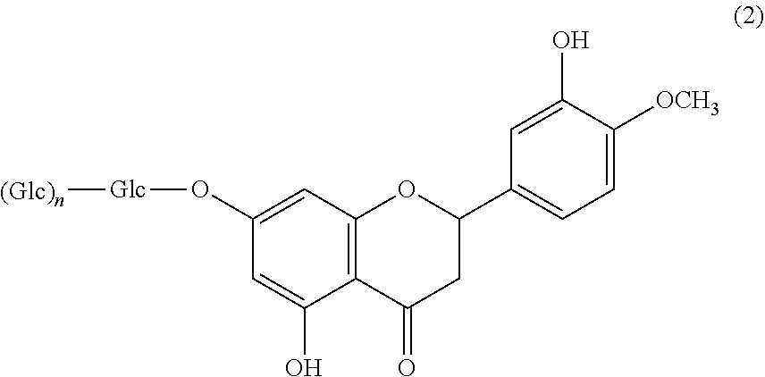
C12=C(C(=O)CC(C3=CC=C([OCH3])C(O)=C3)O1)C(O)=CC(O[Glc][(Glc)n])=C2
